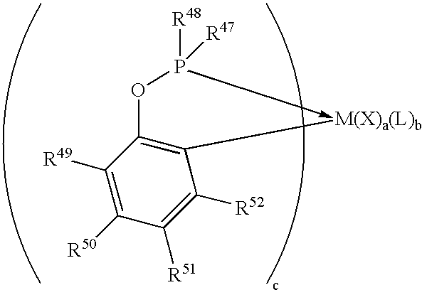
C1([R51])=C([R52])C([M(X)a(L)b])=C(OP([R48])[R47])C([R49])=C1[R50]
